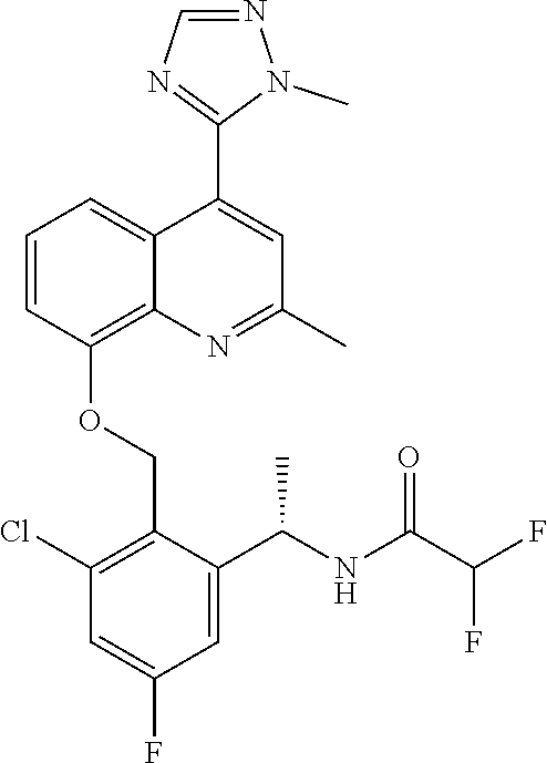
C1=CC(OCC2=C(Cl)C=C(F)C=C2C(NC(C(F)F)=O)C)=C2C(=C1)C(C1=NC=NN1C)=CC(C)=N2
